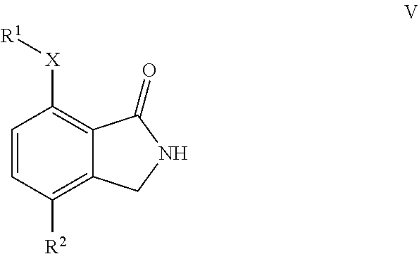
C1=CC([R2])=C2C(=C1[X][R1])C(=O)NC2
